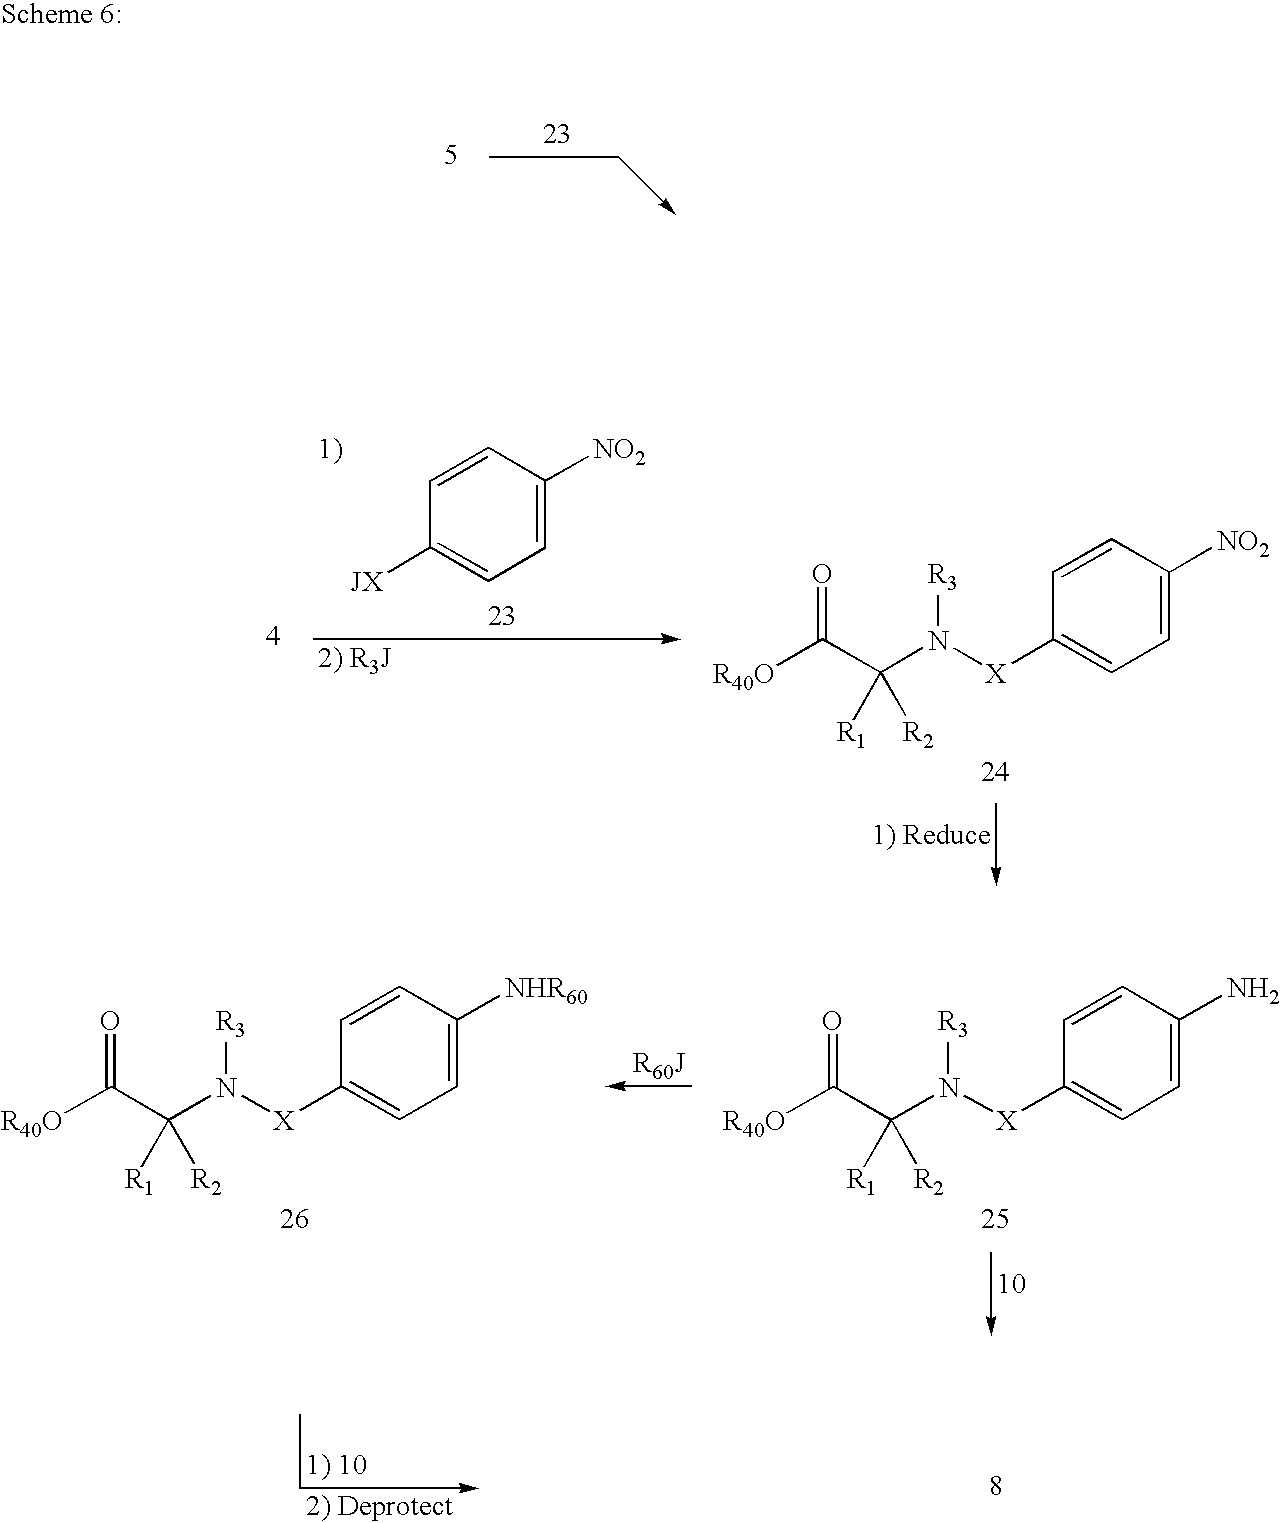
[JX]C1=CC=C([NO2])C=C1.[R40O]C(C(N([X]C1=CC=C([NO2])C=C1)[R3])([R1])[R2])=O.[R40O]C(C(N([X]C1=CC=C(N)C=C1)[R3])([R1])[R2])=O.[R40O]C(C(N([X]C1=CC=C([NHR60])C=C1)[R3])([R1])[R2])=O
